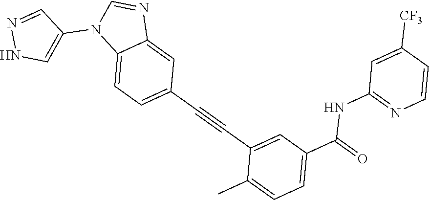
C(C1=CC=C(C)C(C#CC2=CC=C3C(=C2)N=CN3C2=CNN=C2)=C1)(=O)NC1=NC=CC([CF3])=C1
